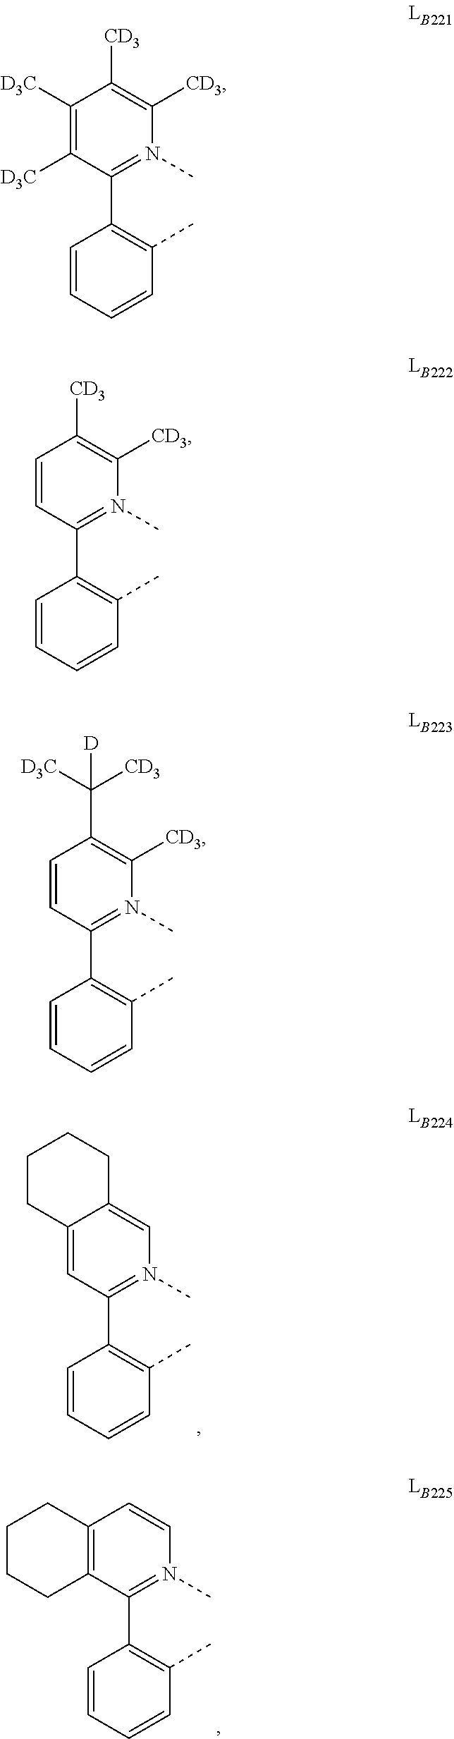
C1(C2=C(C)C=CC=C2)=N(C)C([CD3])=C([CD3])C([D3C])=C1[D3C].C1(C2=C(C)C=CC=C2)=N(C)C([CD3])=C([CD3])C=C1.C1(C2=C(C)C=CC=C2)=N(C)C([CD3])=C(C([D3C])([CD3])[D])C=C1.C1(C2=C(C)C=CC=C2)=N(C)C=C2C(=C1)CCCC2.C1(C2=C(C)C=CC=C2)=N(C)C=CC2=C1CCCC2
